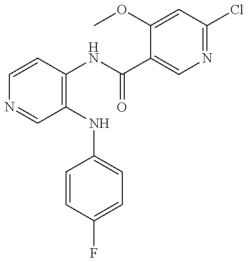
C1=CC(NC(C2=CN=C(Cl)C=C2OC)=O)=C(NC2=CC=C(F)C=C2)C=N1
